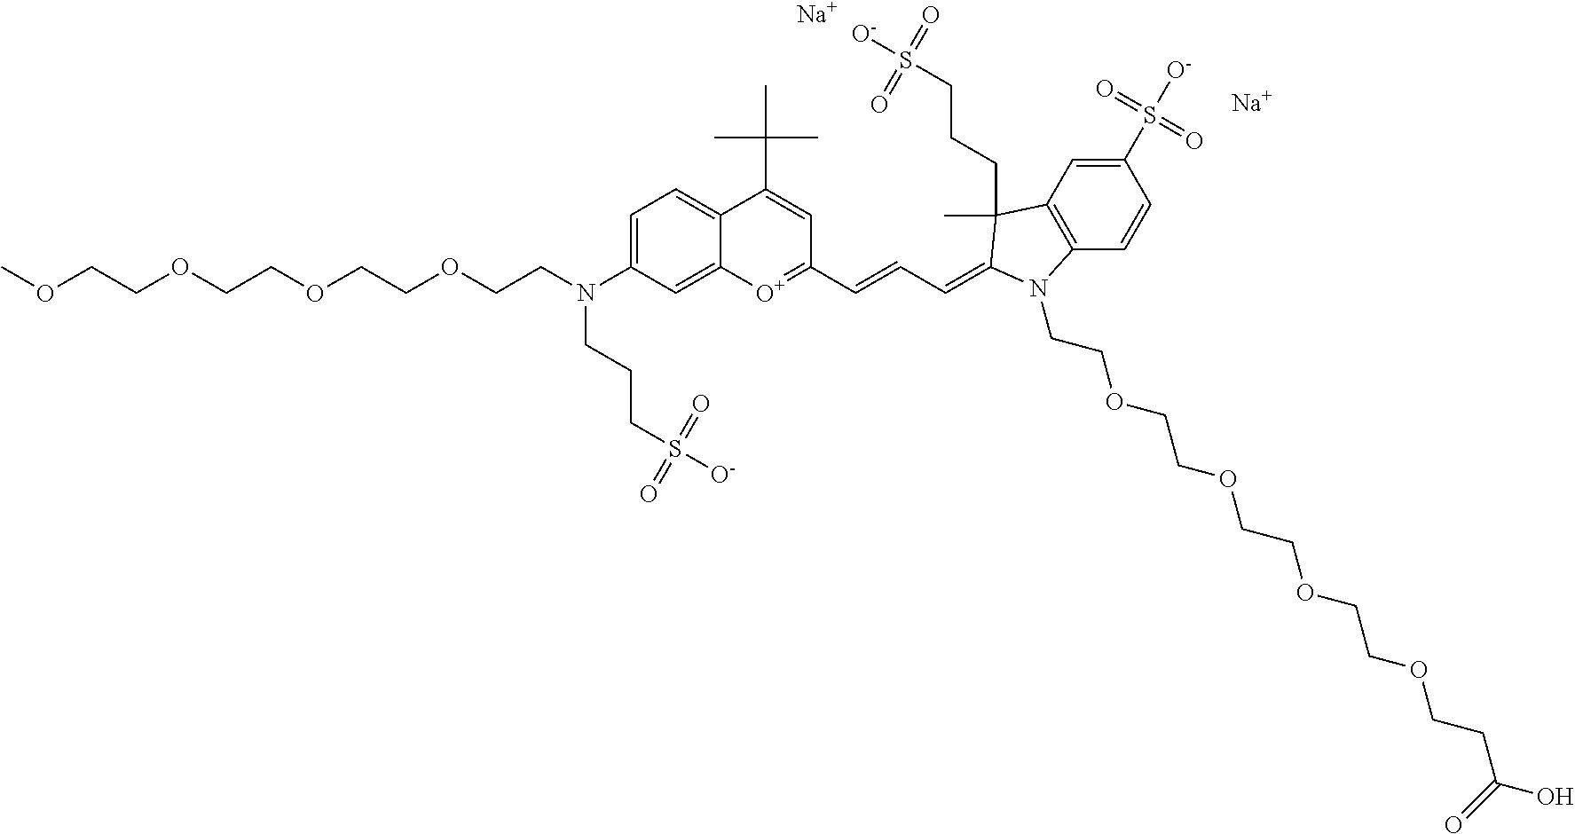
[Na].[Na].C1=C(N(CCOCCOCCOCCOC)CCCS([O-])(=O)=O)C=C2C(=C1)C(C(C)(C)C)=CC(C=CC=C1C(C)(CCCS([O-])(=O)=O)C3=C(C=CC(S([O-])(=O)=O)=C3)N1CCOCCOCCOCCOCCC(O)=O)=[O+]2
